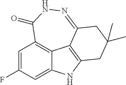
C1=C(F)C=C2C3=C1C(=O)NN=C1C3=C(N2)CC(C)(C)C1
